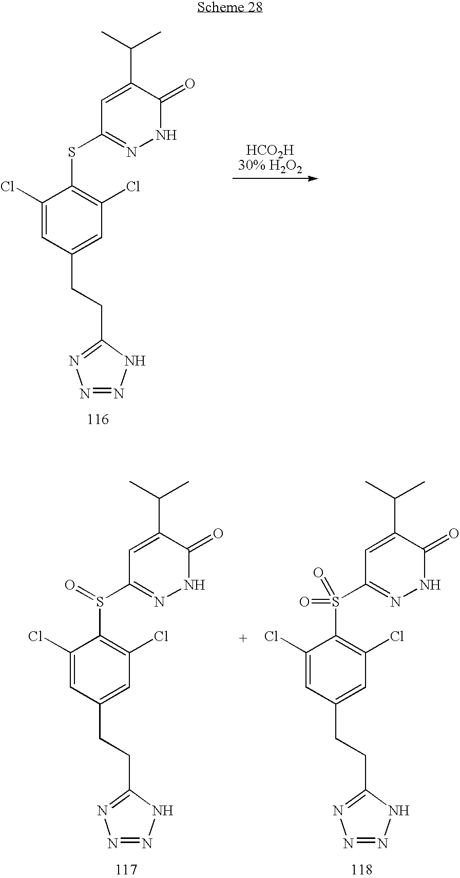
C1=C(C(C)C)C(=O)NN=C1SC1=C(Cl)C=C(CCC2=NN=NN2)C=C1Cl.C1=C(C(C)C)C(=O)NN=C1S(C1=C(Cl)C=C(CCC2=NN=NN2)C=C1Cl)=O.C1=C(C(C)C)C(=O)NN=C1S(C1=C(Cl)C=C(CCC2=NN=NN2)C=C1Cl)(=O)=O
